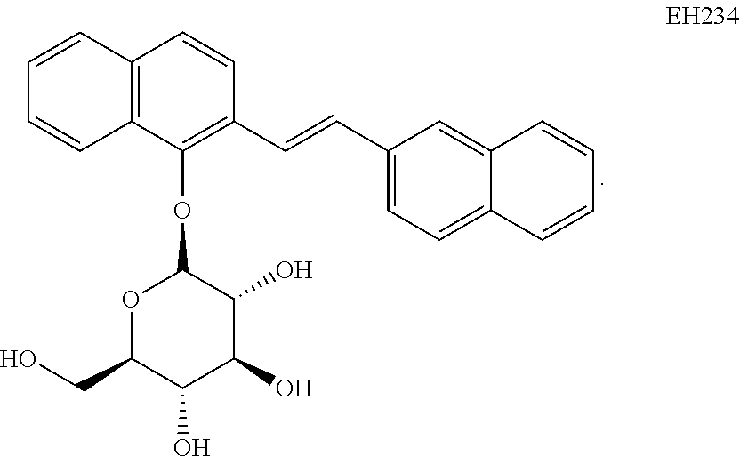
C12=C(C=CC(C=CC3=CC=C4C(=C3)C=CC=C4)=C1OC1OC(CO)C(O)C(O)C1O)C=CC=C2
